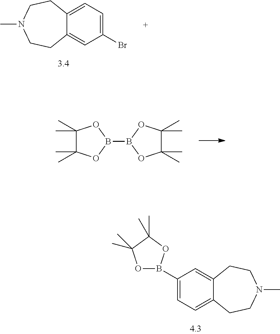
C12=CC(B3OC(C)(C)C(C)(C)O3)=CC=C1CCN(C)CC2.C12=CC=C(Br)C=C1CCN(C)CC2.C1(C)(C)C(C)(C)OB(B2OC(C)(C)C(C)(C)O2)O1
